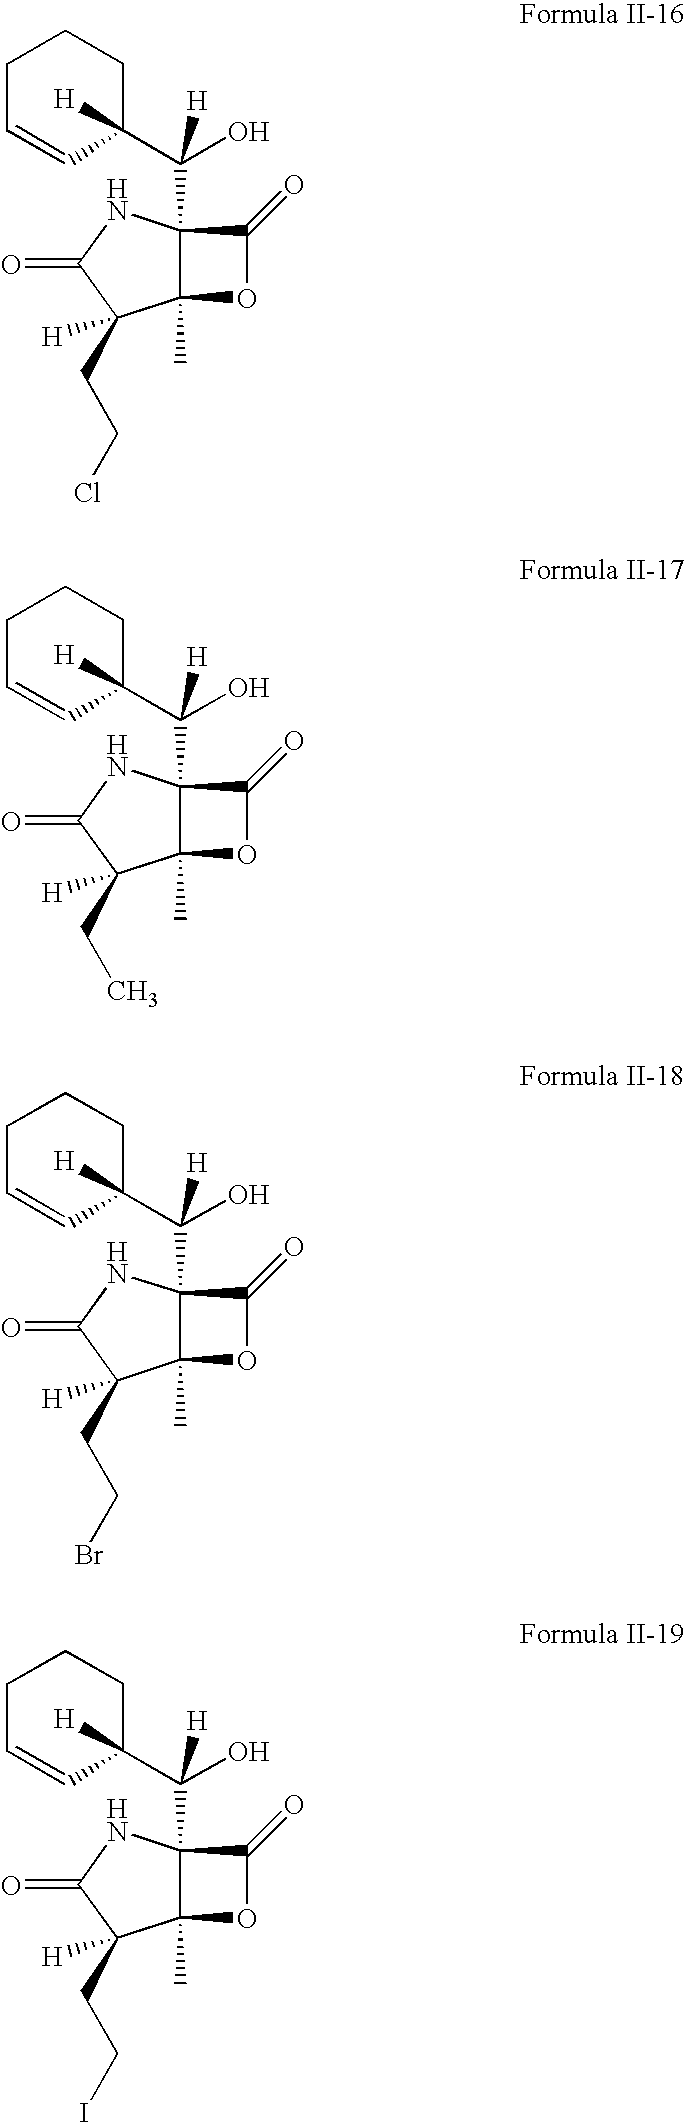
C1C=CC(C(O)([H])C23C(C)(OC2=O)C(CC)([H])C(=O)N3)([H])CC1.C1C=CC(C(O)([H])C23C(C)(OC2=O)C(CCBr)([H])C(=O)N3)([H])CC1.C1C=CC(C(O)([H])C23C(C)(OC2=O)C(CCI)([H])C(=O)N3)([H])CC1.C1C=CC(C(O)([H])C23C(C)(OC2=O)C(CCCl)([H])C(=O)N3)([H])CC1
